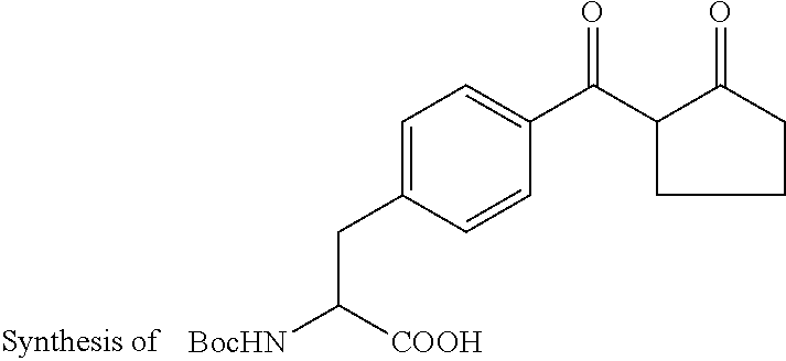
C1=C(CC([COOH])[BocHN])C=CC(C(=O)C2C(=O)CCC2)=C1
